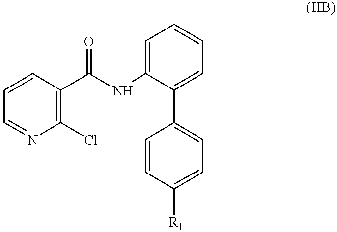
C1=NC(Cl)=C(C(NC2=CC=CC=C2C2=CC=C([R1])C=C2)=O)C=C1
